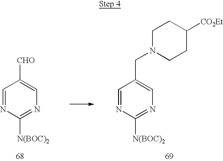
C1=NC([N(BOC)2])=NC=C1[CHO].C1=NC([N(BOC)2])=NC=C1CN1CCC([CO2Et])CC1
